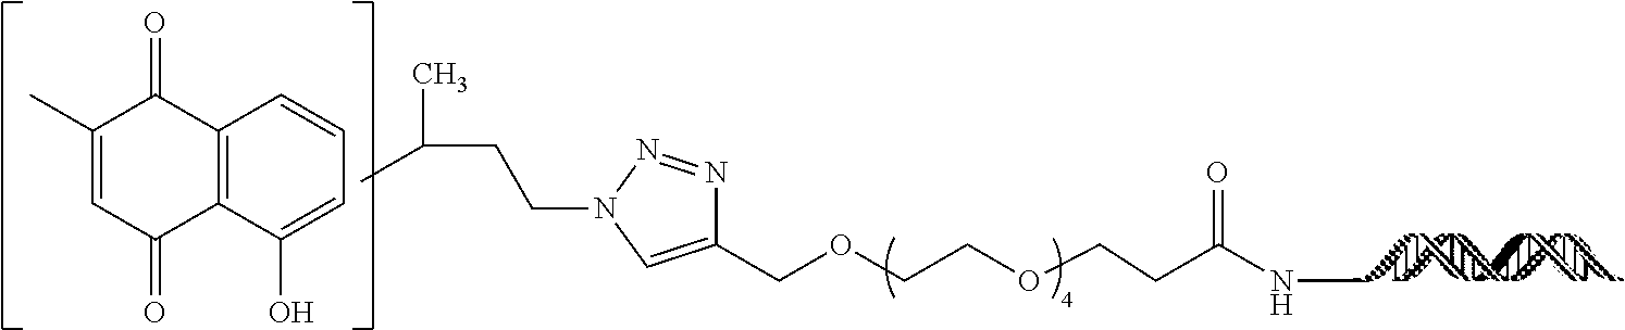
C1(COCCOCCC(NC)=O)=CN(CCC(C)C)N=N1.C1(C)=CC(=O)C2=C(C1=O)C=CC=C2O
